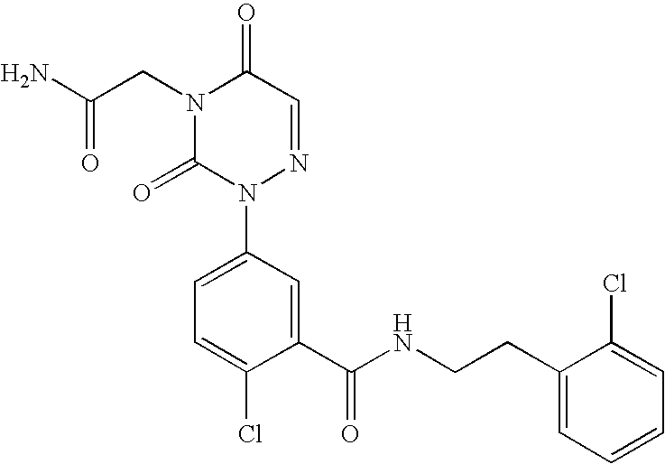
C1(C(NCCC2=CC=CC=C2Cl)=O)=CC(N2N=CC(=O)N(CC(N)=O)C2=O)=CC=C1Cl
